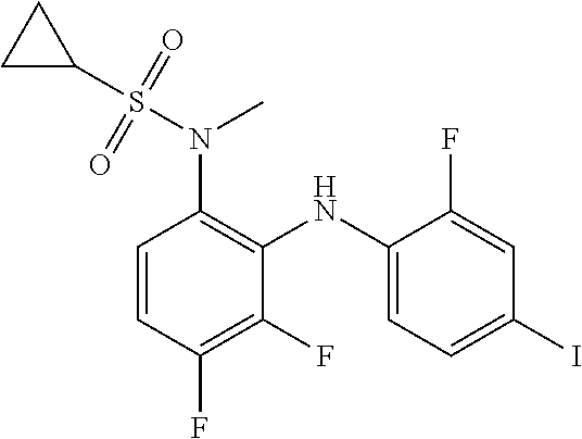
C1=CC(F)=C(F)C(NC2=CC=C(I)C=C2F)=C1N(S(=O)(=O)C1CC1)C
